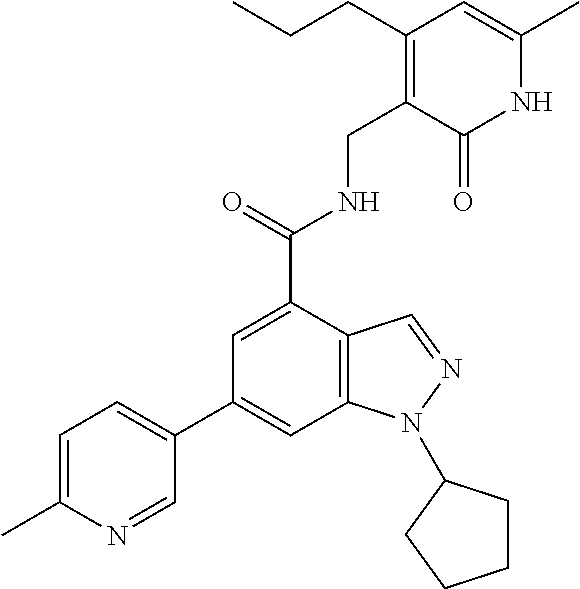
C1(C2=CC=C(C)N=C2)=CC2=C(C(C(NCC3=C(CCC)C=C(C)NC3=O)=O)=C1)C=NN2C1CCCC1
